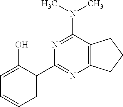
C12=C(C(N(C)C)=NC(C3=CC=CC=C3O)=N1)CCC2
